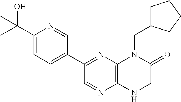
C1(C(O)(C)C)=CC=C(C2=NC3=C(N=C2)NCC(=O)N3CC2CCCC2)C=N1
